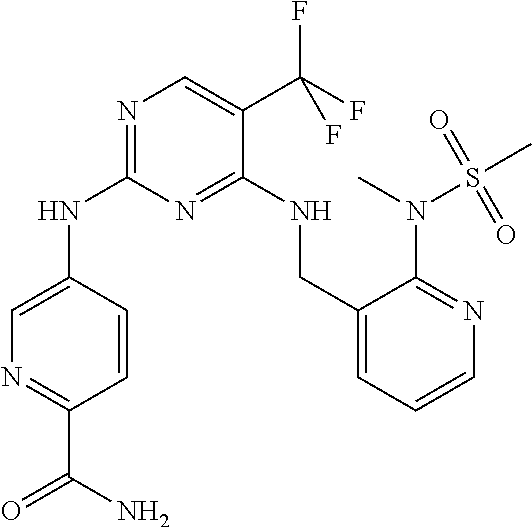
N(C1=NC=C(C(F)(F)F)C(NCC2=CC=CN=C2N(S(=O)(C)=O)C)=N1)C1=CN=C(C(N)=O)C=C1
